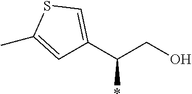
C1=C(C)SC=C1C(CO)*
